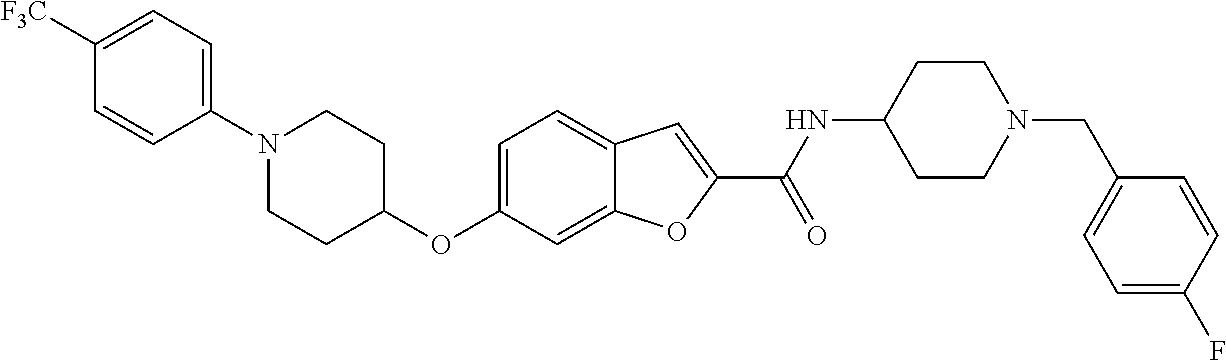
C1=C2C(=CC=C1OC1CCN(C3=CC=C([F3C])C=C3)CC1)C=C(C(=O)NC1CCN(CC3=CC=C(F)C=C3)CC1)O2
